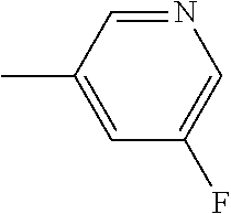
N1=CC(C)=CC(F)=C1
